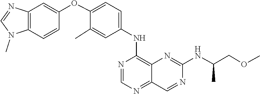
N1=CN=C2C(=C1NC1=CC=C(OC3=CC4=C(N(C)C=N4)C=C3)C(C)=C1)N=C(NC(C)COC)N=C2
